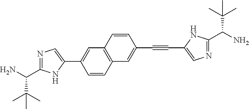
N1=C(C(N)C(C)(C)C)NC(C2=CC3=C(C=C2)C=C(C#CC2=CN=C(C(N)C(C)(C)C)N2)C=C3)=C1
